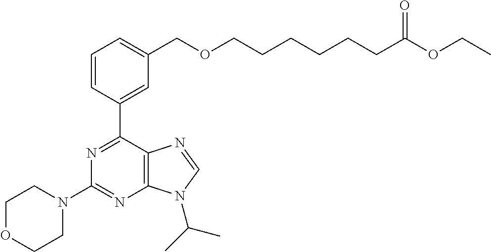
C1=CC(C2=NC(N3CCOCC3)=NC3=C2N=CN3C(C)C)=CC(COCCCCCCC(OCC)=O)=C1
